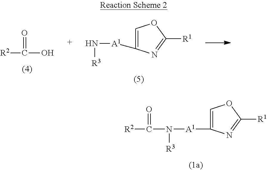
[A1](C1=COC([R1])=N1)N([R3])C([R2])=O.[R2]C(=O)O.C1([A1]N[R3])=COC([R1])=N1
